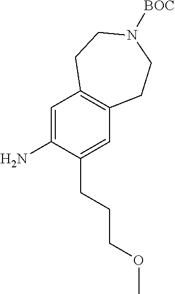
C1=C(N)C(CCCOC)=CC2=C1CCN([BOC])CC2
